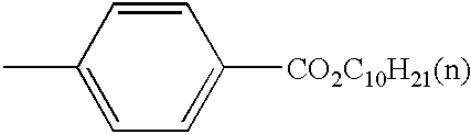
CC1=CC=C([CO2C10H21(n)])C=C1
